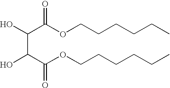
OC(C(OCCCCCC)=O)C(C(OCCCCCC)=O)O
